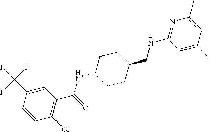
C1(C(F)(F)F)=CC(C(=O)NC2CCC(CNC3=NC(C)=CC(C)=C3)CC2)=C(Cl)C=C1
